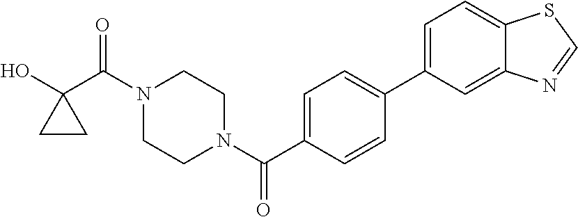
OC1(C(N2CCN(C(=O)C3=CC=C(C4=CC=C5C(=C4)N=CS5)C=C3)CC2)=O)CC1
